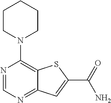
C1CN(C2=C3C(=NC=N2)C=C(C(=O)N)S3)CCC1
